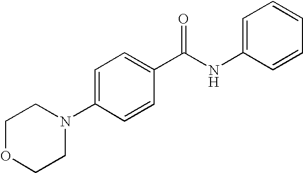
C1OCCN(C2=CC=C(C(NC3=CC=CC=C3)=O)C=C2)C1
